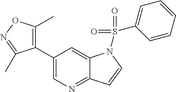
C1(C2=C(C)ON=C2C)=CN=C2C(=C1)N(S(=O)(C1=CC=CC=C1)=O)C=C2
